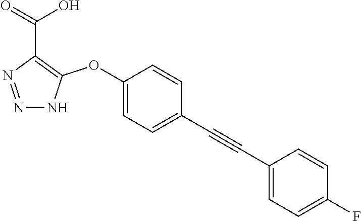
C1(OC2=C(C(=O)O)N=NN2)=CC=C(C#CC2=CC=C(F)C=C2)C=C1
